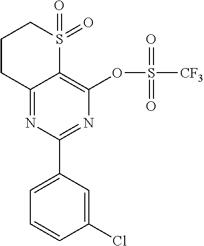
C12=NC(C3=CC=CC(Cl)=C3)=NC(OS([CF3])(=O)=O)=C1S(=O)(=O)CCC2
